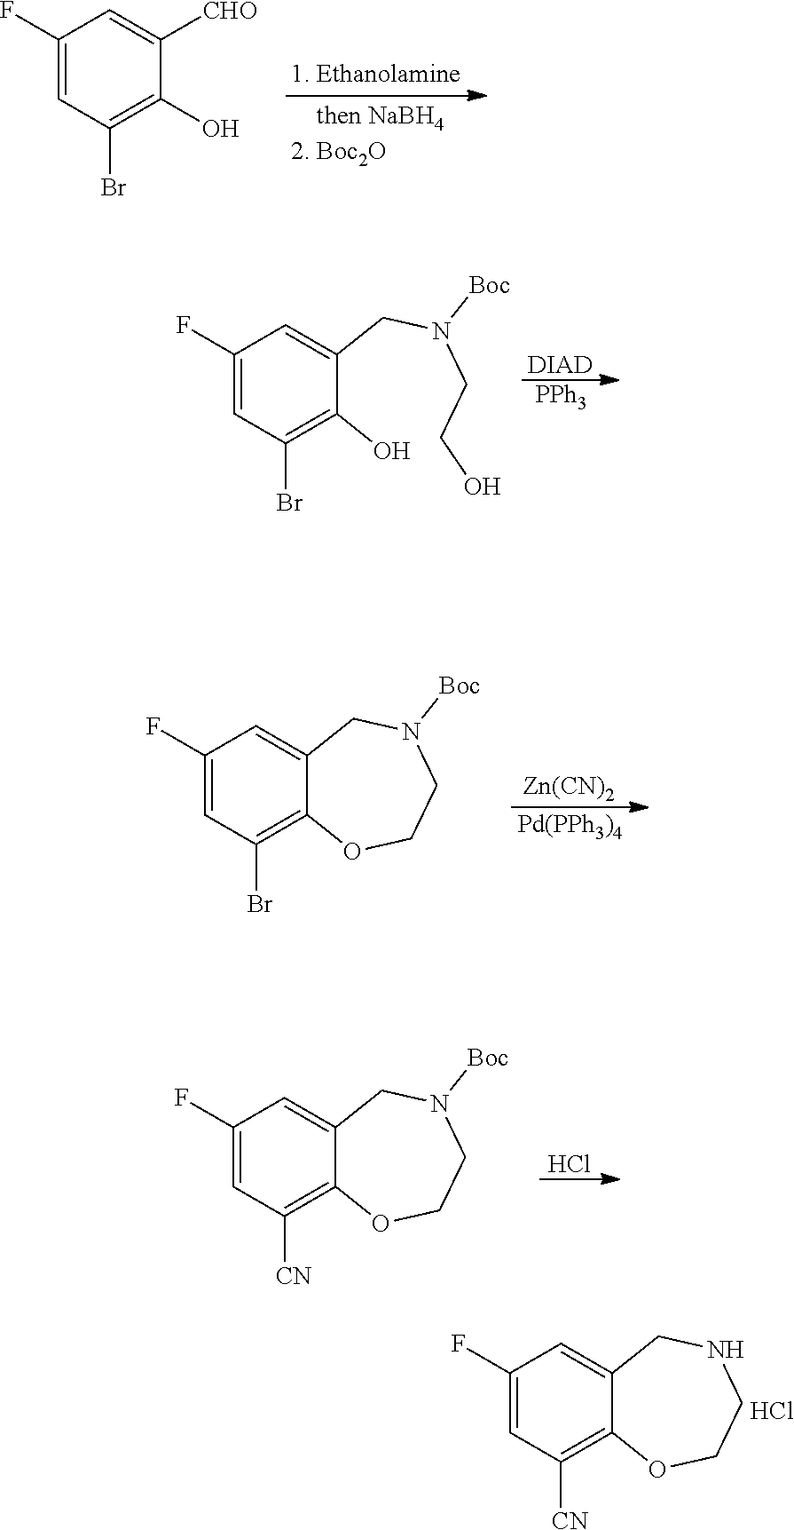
C1(F)=CC(Br)=C(O)C([CHO])=C1.[PPh3].[DIAD].C1(F)=CC(Br)=C(O)C(CN(CCO)[Boc])=C1.[Pd(PPh3)4].[Zn(CN)2].C1(F)=CC(Br)=C2C(=C1)CN([Boc])CCO2.Cl.C1(F)=CC([CN])=C2C(=C1)CN([Boc])CCO2.C1(F)=CC([CN])=C2C(=C1)CNCCO2.Cl
